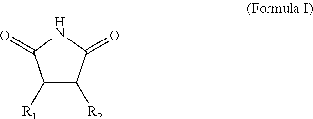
C1([R2])=C([R1])C(=O)NC1=O
